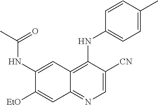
C1(NC(C)=O)=CC2=C(NC3=CC=C(C)C=C3)C([CN])=CN=C2C=C1[OEt]
